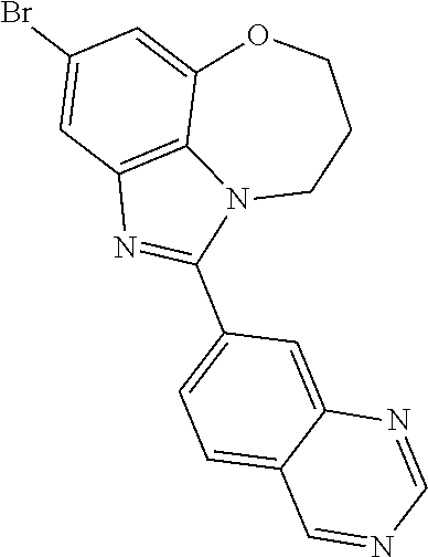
C1(Br)=CC2=C3C(=C1)OCCCN3C(C1=CC=C3C(=C1)N=CN=C3)=N2
